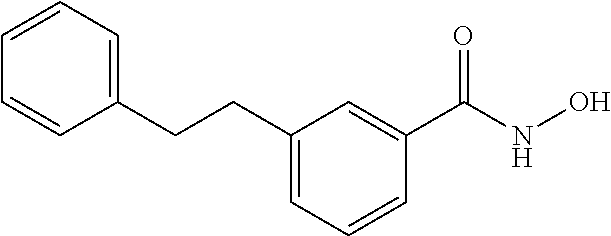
C1=CC=C(CCC2=CC=CC(C(=O)NO)=C2)C=C1
